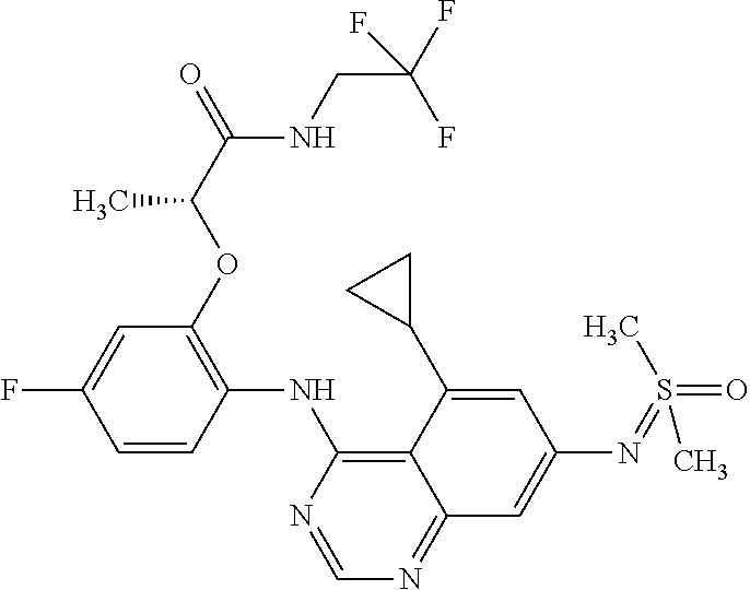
C1=CC(NC2=C3C(=NC=N2)C=C(N=S(C)(=O)C)C=C3C2CC2)=C(OC(C(=O)NCC(F)(F)F)C)C=C1F
